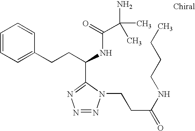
N1=NN(CCC(NCCCC)=O)C(C(CCC2=CC=CC=C2)NC(C(N)(C)C)=O)=N1
